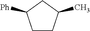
C1CC(C)CC1[Ph]
